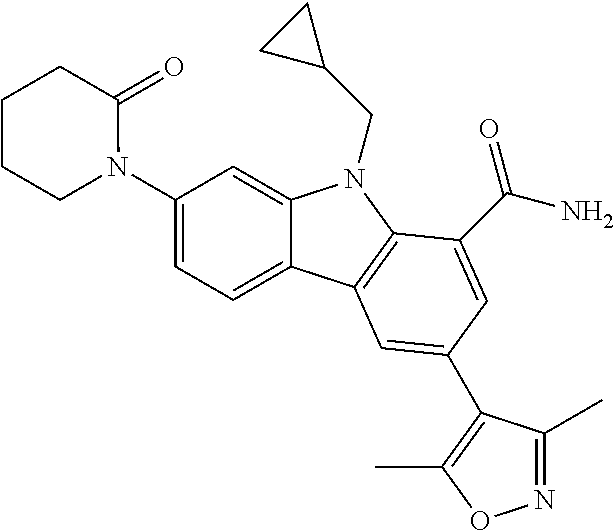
C1(N2CCCCC2=O)=CC=C2C(=C1)N(CC1CC1)C1=C2C=C(C2=C(C)ON=C2C)C=C1C(N)=O
